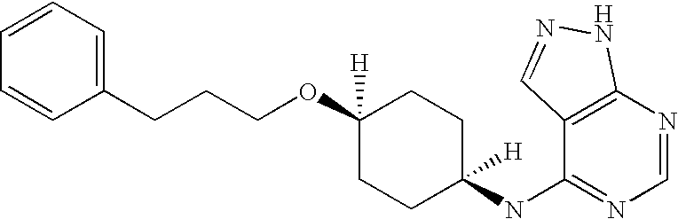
C1=CC=C(CCCOC2([H])CCC(NC3=NC=NC4=C3C=NN4)([H])CC2)C=C1
